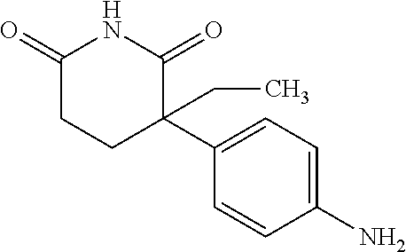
C1(=O)CCC(C2=CC=C(N)C=C2)(CC)C(=O)N1
